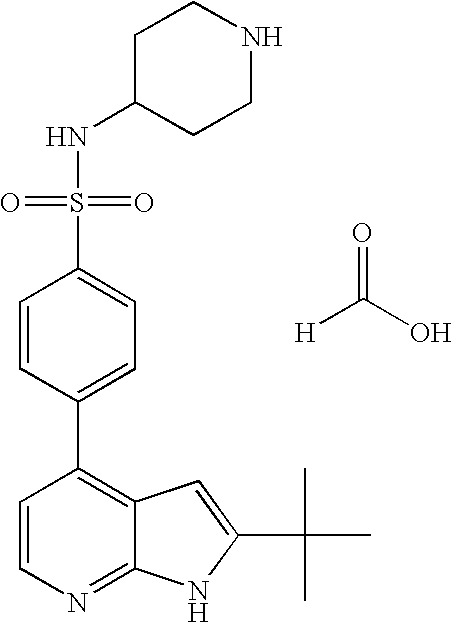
C1=CN=C2C(=C1C1=CC=C(S(=O)(NC3CCNCC3)=O)C=C1)C=C(C(C)(C)C)N2.[H]C(O)=O
